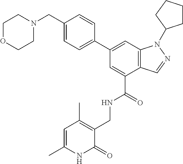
C1(C2=CC=C(CN3CCOCC3)C=C2)=CC2=C(C(C(=O)NCC3=C(C)C=C(C)NC3=O)=C1)C=NN2C1CCCC1
